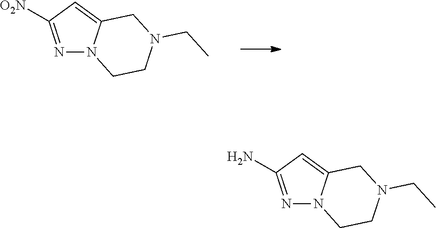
N1=C([O2N])C=C2N1CCN(CC)C2.N1=C(N)C=C2N1CCN(CC)C2
